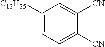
C1([C12H25])=CC=C([CN])C([CN])=C1
